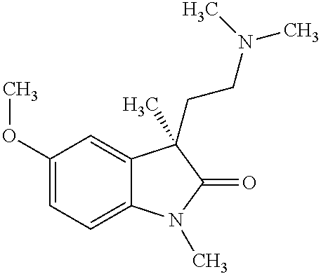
C1(OC)=CC=C2C(=C1)C(C)(CCN(C)C)C(=O)N2C
